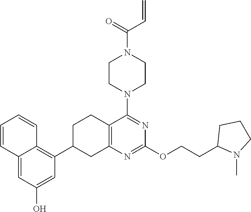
C1=C(O)C=C2C(=C1C1CC3=C(CC1)C(N1CCN(C(=O)C=C)CC1)=NC(OCCC1N(C)CCC1)=N3)C=CC=C2
